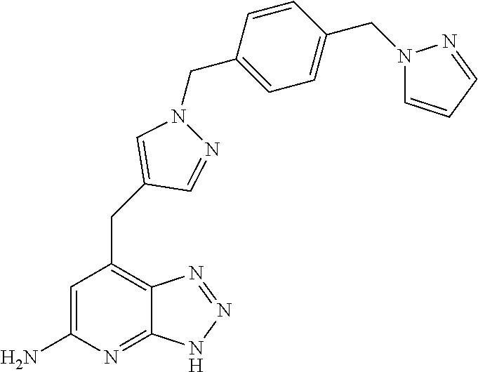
C1=C(N)N=C2C(=C1CC1=CN(CC3=CC=C(CN4C=CC=N4)C=C3)N=C1)N=NN2
